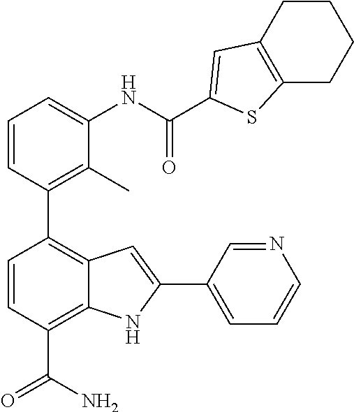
C1=CC(C2=C3C(=C(C(N)=O)C=C2)NC(C2=CC=CN=C2)=C3)=C(C)C(NC(=O)C2=CC3=C(CCCC3)S2)=C1
